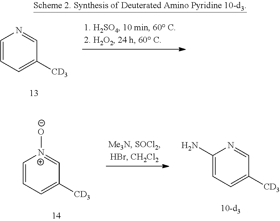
C1=CC=C([CD3])C=N1.C1=CC=C([CD3])C=[N+]1[O-].C1(N)=CC=C([CD3])C=N1
